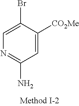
C1=C([CO2Me])C(Br)=CN=C1N
